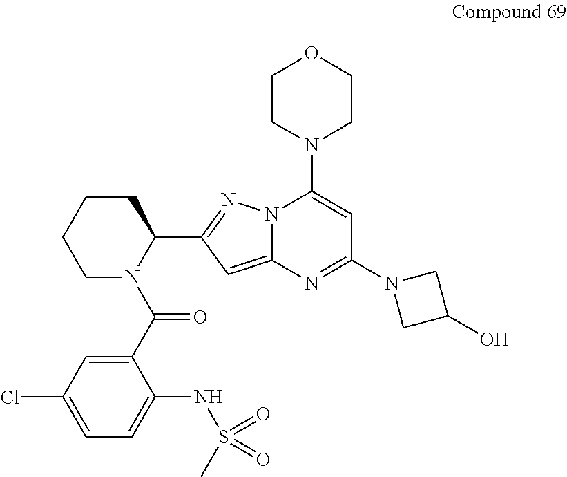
C1CCCN(C(C2=CC(Cl)=CC=C2NS(C)(=O)=O)=O)C1C1=NN2C(=C1)N=C(N1CC(O)C1)C=C2N1CCOCC1
